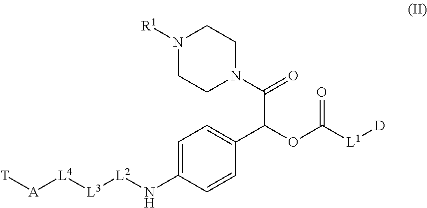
C1=C(N[L2][L3][L4][A][T])C=CC(C(OC([L1][D])=O)C(N2CCN([R1])CC2)=O)=C1
